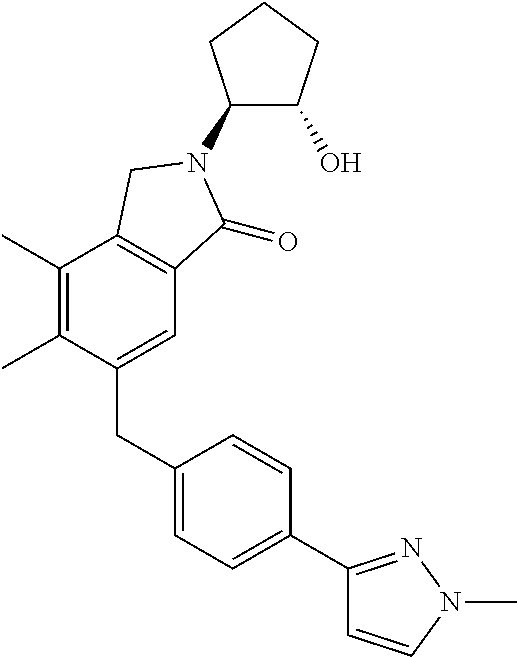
C1(CC2=CC=C(C3=NN(C)C=C3)C=C2)=CC2=C(C(C)=C1C)CN(C1C(O)CCC1)C2=O
